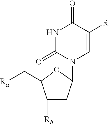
N1C(=O)N(C2CC([Rb])C(C[Ra])O2)C=C([R])C1=O
